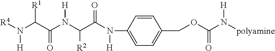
C1(N(C(C(N(C(C(N([R4])[H])[R1])=O)[H])[R2])=O)[H])=CC=C(COC(N([polyamine])[H])=O)C=C1
